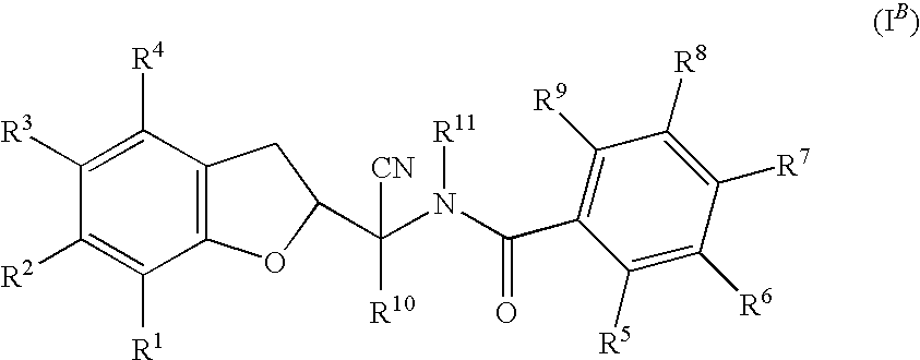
C12=C(C([R4])=C([R3])C([R2])=C1[R1])CC(C(N(C(C1=C([R9])C([R8])=C([R7])C([R6])=C1[R5])=O)[R11])([CN])[R10])O2
